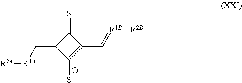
[R2A][R1A]C=C1C([S-])=C(C=[R1B][R2B])C1=S
